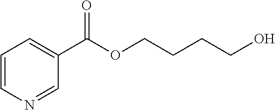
C1=CN=CC(C(OCCCCO)=O)=C1
